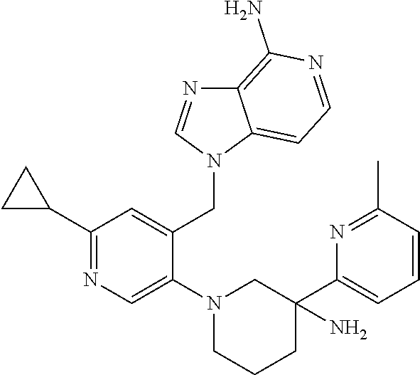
N1=CN(CC2=CC(C3CC3)=NC=C2N2CC(C3=CC=CC(C)=N3)(N)CCC2)C2=CC=NC(N)=C12
